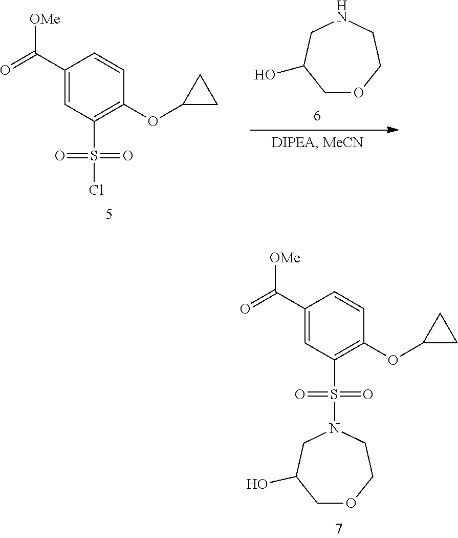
[OMe]C(C1=CC(S(=O)(=O)Cl)=C(OC2CC2)C=C1)=O.C1OCCNCC1O.[OMe]C(C1=CC(S(=O)(=O)N2CCOCC(O)C2)=C(OC2CC2)C=C1)=O
